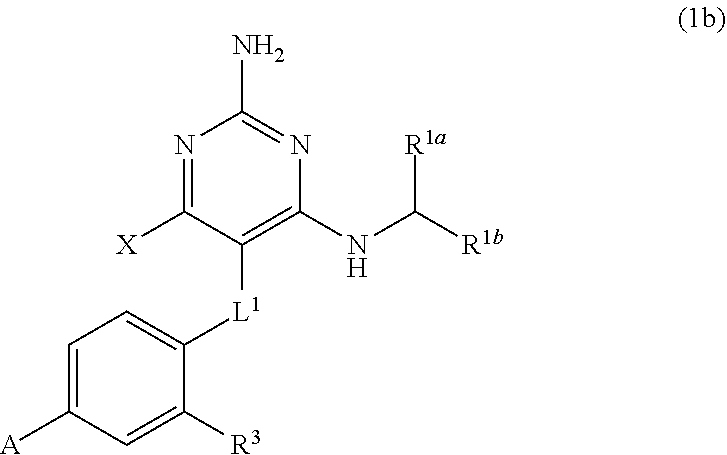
C1=C([A])C=C([R3])C([L1]C2=C(NC([R1a])[R1b])N=C(N)N=C2[X])=C1
